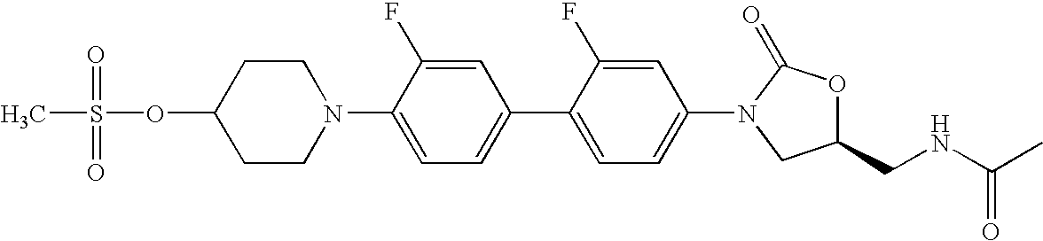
C1CN(C2=CC=C(C3=CC=C(N4C(=O)OC(CNC(C)=O)C4)C=C3F)C=C2F)CCC1OS(=O)(=O)C
